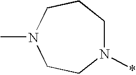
N1(*)CCCN(C)CC1
